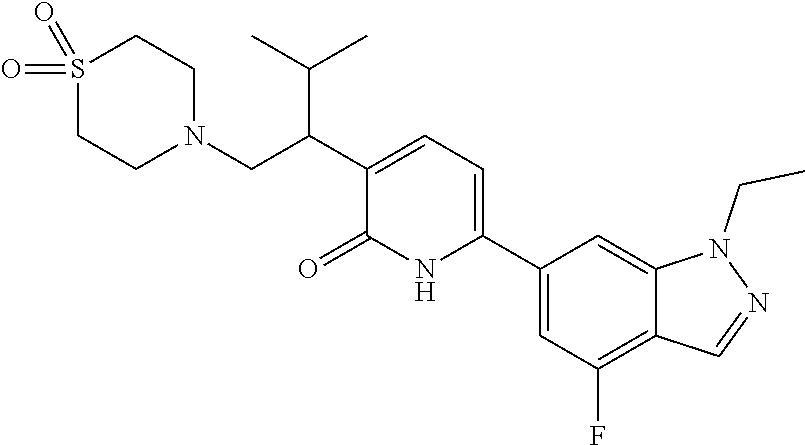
C1(C2=CC=C(C(CN3CCS(=O)(=O)CC3)C(C)C)C(=O)N2)=CC(F)=C2C(=C1)N(CC)N=C2
